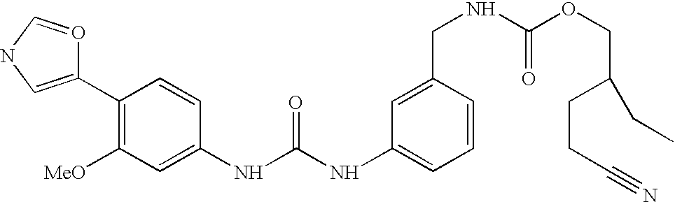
C1(C2=C([MeO])C=C(NC(NC3=CC=CC(CNC(OCC(CCC#N)CC)=O)=C3)=O)C=C2)=CNC=O1
